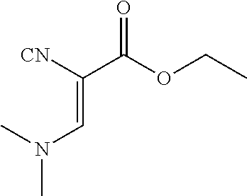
[CN]C(=CN(C)C)C(OCC)=O
